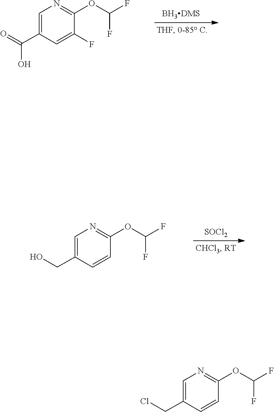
[SOCl2].OCC1=CN=C(OC(F)F)C=C1.O=C(C1=CN=C(OC(F)F)C(F)=C1)O.[BH3DMS].ClCC1=CN=C(OC(F)F)C=C1
